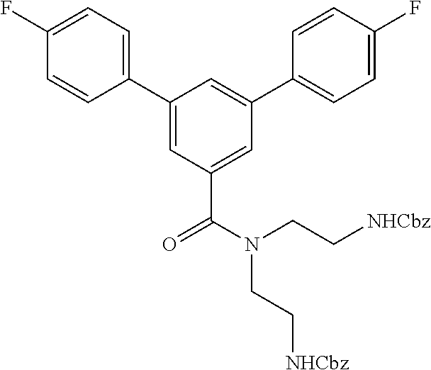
C1(C2=CC(C(=O)N(CC[NHCbz])CC[NHCbz])=CC(C3=CC=C(F)C=C3)=C2)=CC=C(F)C=C1
